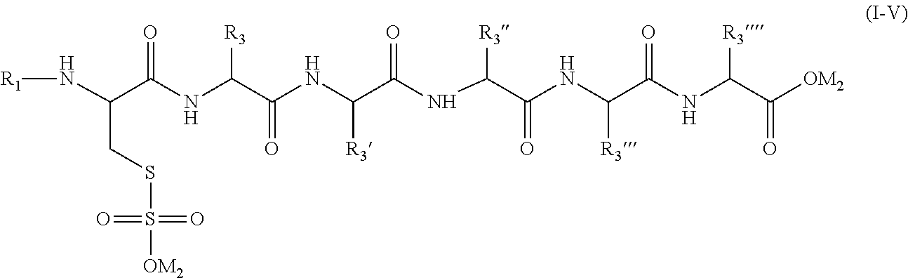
N(C(C(NC(C(NC(C(NC(C(NC(C(NC(C(=O)[OM2])[R3])=O)[R3])=O)[R3])=O)[R3])=O)[R3])=O)CSS([OM2])(=O)=O)[R1]
